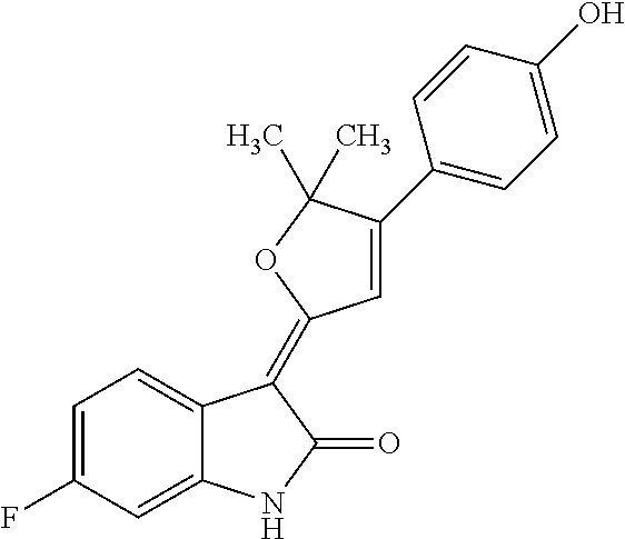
C1=C2C(=CC(F)=C1)NC(=O)C2=C1C=C(C2=CC=C(O)C=C2)C(C)(C)O1
